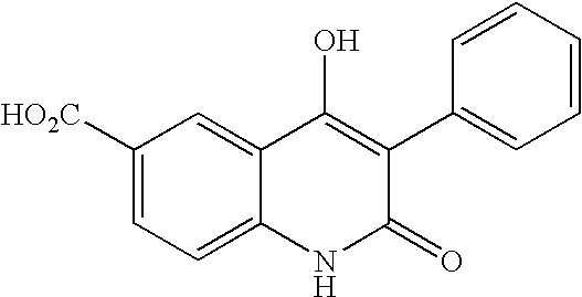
C1([HO2C])=CC=C2C(=C1)C(O)=C(C1=CC=CC=C1)C(=O)N2
